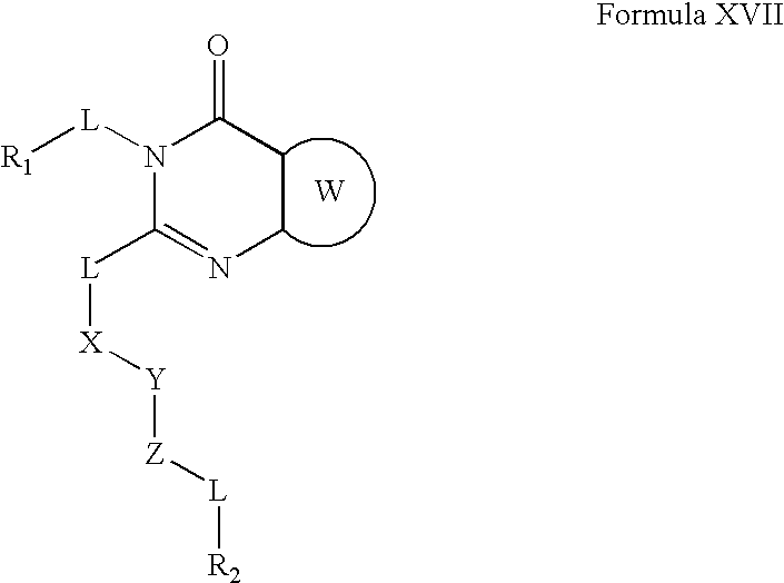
N1([L][R1])C([L][X][Y][Z][L][R2])=NCCC1=O.[W]
